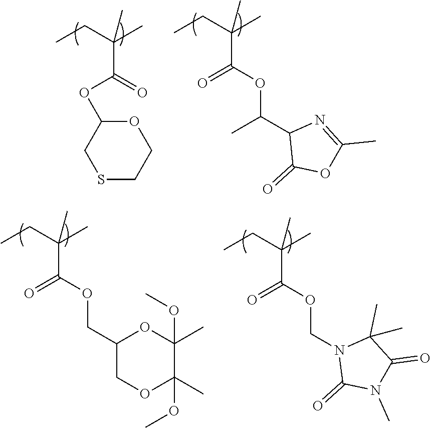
C1(OC(C(C)(CC)C)=O)OCCSC1.O=C(C(C)(CC)C)OC(C1C(=O)OC(C)=N1)C.O=C(C(C)(CC)C)OCN1C(=O)N(C)C(=O)C1(C)C.O=C(C(C)(CC)C)OCC1COC(C)(OC)C(C)(OC)O1
